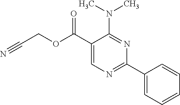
N(C1=NC(C2=CC=CC=C2)=NC=C1C(OCC#N)=O)(C)C
